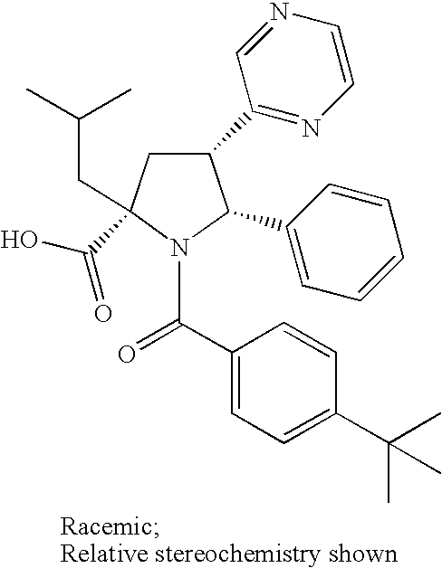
C1(C2=NC=CN=C2)CC(C(O)=O)(CC(C)C)N(C(C2=CC=C(C(C)(C)C)C=C2)=O)C1C1=CC=CC=C1
